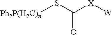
[W][X]C(S[Ph2P(H2C)n])=O
